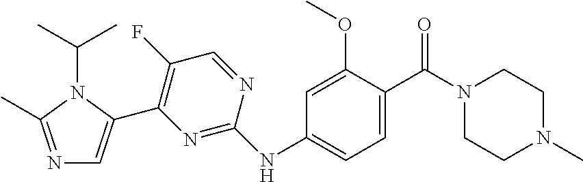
N1=C(C)N(C(C)C)C(C2=C(F)C=NC(NC3=CC=C(C(N4CCN(C)CC4)=O)C(OC)=C3)=N2)=C1
